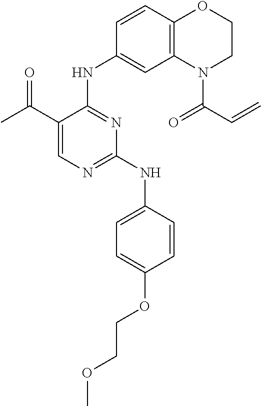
C1=CC(NC2=NC=C(C(C)=O)C(NC3=CC4=C(C=C3)OCCN4C(=O)C=C)=N2)=CC=C1OCCOC
